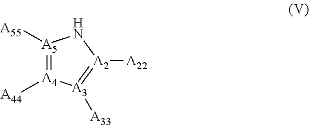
[A5]1([A55])=[A4]([A44])[A3]([A33])=[A2]([A22])N1
